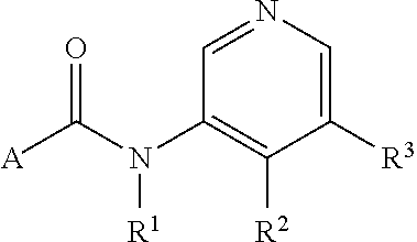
C1=NC=C([R3])C([R2])=C1N(C([A])=O)[R1]
